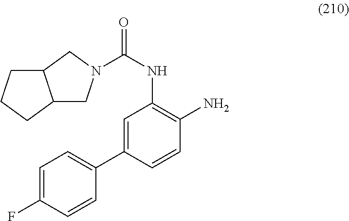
C1(C2=CC(NC(=O)N3CC4C(C3)CCC4)=C(N)C=C2)=CC=C(F)C=C1
